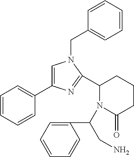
C1=C(C2=CC=CC=C2)N=C(C2N(C(CN)C3=CC=CC=C3)C(=O)CCC2)N1CC1=CC=CC=C1
